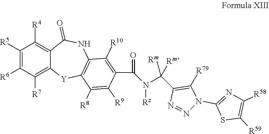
C12=C([R4])C([R5])=C([R6])C([R7])=C1[Y]C1=C(NC2=O)C([R10])=C(C(=O)N([Rz])C(C2=C([R79])N(C3=NC([R58])=C([R59])S3)N=N2)([Rm])[Rm])C([R9])=C1[R8]
